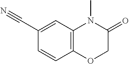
C12=C(C=C(C#N)C=C1)N(C)C(=O)CO2
